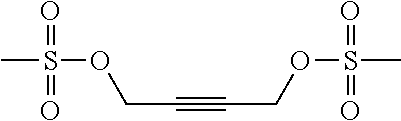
CS(OCC#CCOS(C)(=O)=O)(=O)=O
